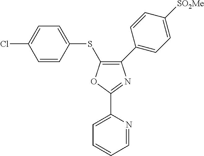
O1C(C2=CC=CC=N2)=NC(C2=CC=C([SO2Me])C=C2)=C1SC1=CC=C(Cl)C=C1
